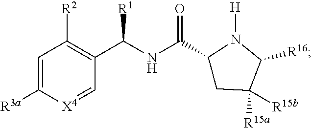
N(C(C1CC([R15a])([R15b])C([R16])N1[H])=O)C(C1=C([R2])C=C([R3a])[X4]=C1)[R1]
